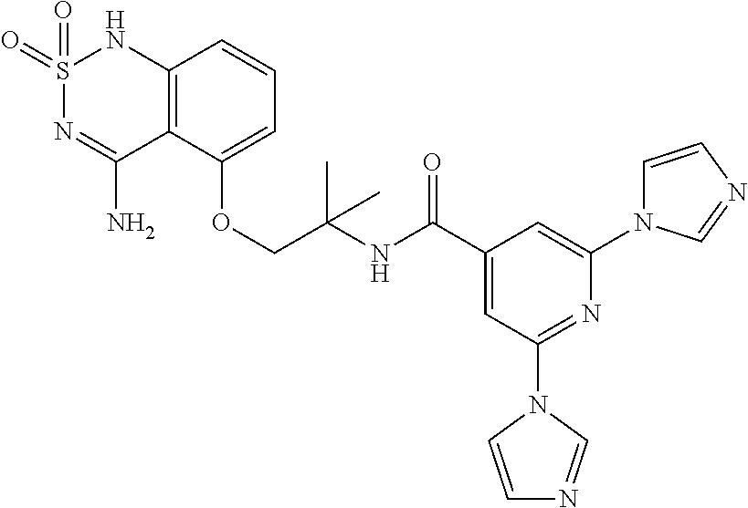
C12=C(C(OCC(NC(C3=CC(N4C=NC=C4)=NC(N4C=CN=C4)=C3)=O)(C)C)=CC=C1)C(N)=NS(=O)(=O)N2
